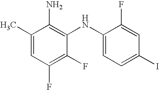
C1(C)=CC(F)=C(F)C(NC2=CC=C(I)C=C2F)=C1N
